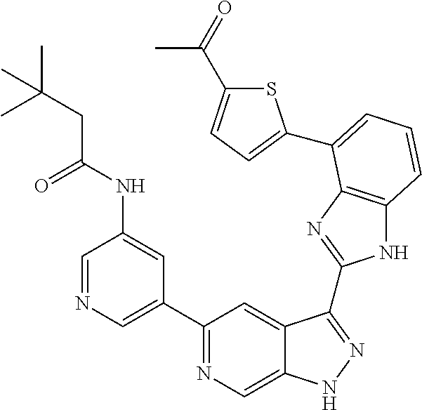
C1=NC=C(C2=NC=C3C(=C2)C(C2=NC4=C(N2)C=CC=C4C2=CC=C(C(=O)C)S2)=NN3)C=C1NC(CC(C)(C)C)=O
